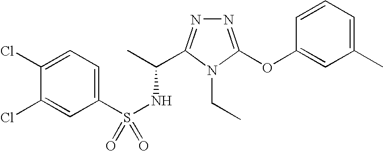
C1(Cl)=CC=C(S(NC(C)C2=NN=C(OC3=CC(C)=CC=C3)N2CC)(=O)=O)C=C1Cl
